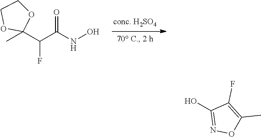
C(C(NO)=O)(F)C1(C)OCCO1.OC1=NOC(C)=C1F
